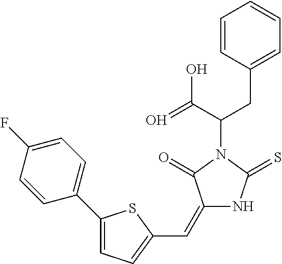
C1=CC(CC(C(=O)O)N2C(=O)C(=CC3=CC=C(C4=CC=C(F)C=C4)S3)NC2=S)=CC=C1
